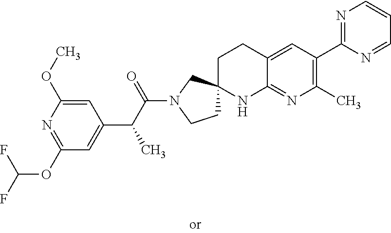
C1(OC(F)F)=NC(OC)=CC(C(C(N2CCC3(C2)CCC2=CC(C4=NC=CC=N4)=C(C)N=C2N3)=O)C)=C1
